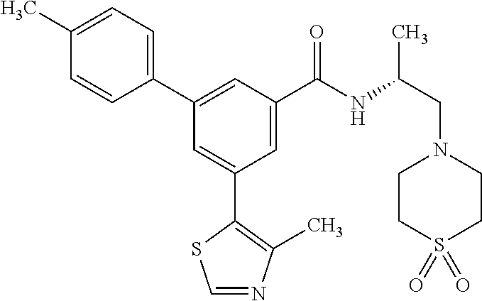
C1=NC(C)=C(C2=CC(C3=CC=C(C)C=C3)=CC(C(NC(CN3CCS(=O)(=O)CC3)C)=O)=C2)S1
